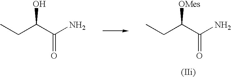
CCC(C(N)=O)[OMes].CCC(C(N)=O)O
